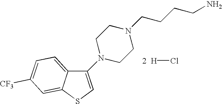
C12=CC=C([CF3])C=C1SC=C2N1CCN(CCCCN)CC1.[2  H]Cl
